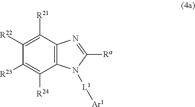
C12=C(C([R21])=C([R22])C([R23])=C1[R24])N=C([Ra])N2[L1][Ar1]
